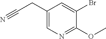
BrC1=CC(CC#N)=CN=C1OC
